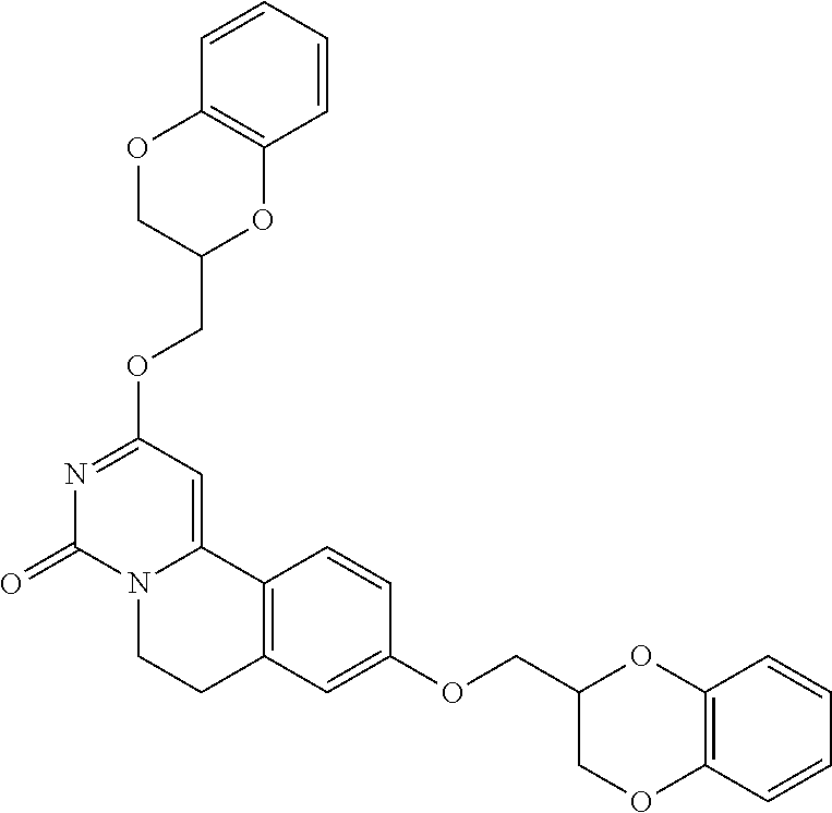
N1=C(OCC2OC3=C(OC2)C=CC=C3)C=C2N(C1=O)CCC1=C2C=CC(OCC2COC3=C(O2)C=CC=C3)=C1
